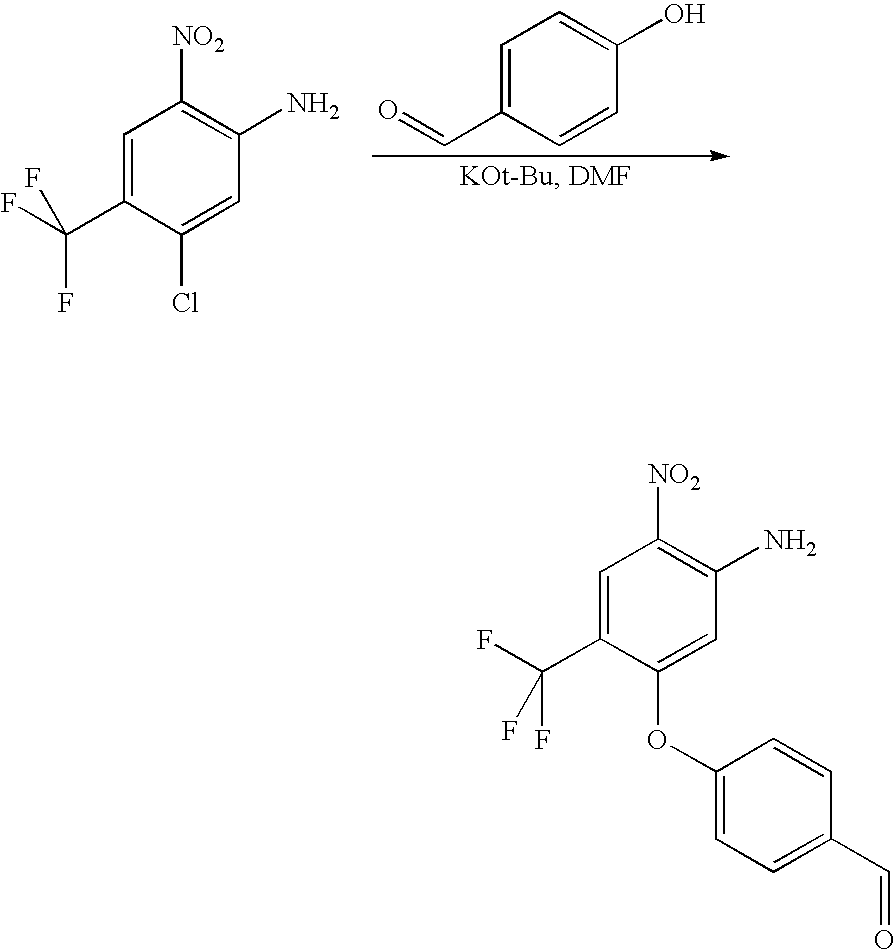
C1=C(C(F)(F)F)C(Cl)=CC(N)=C1[NO2].C1=C(C=O)C=CC(O)=C1.C1=C(C(F)(F)F)C(OC2=CC=C(C=O)C=C2)=CC(N)=C1[NO2]
